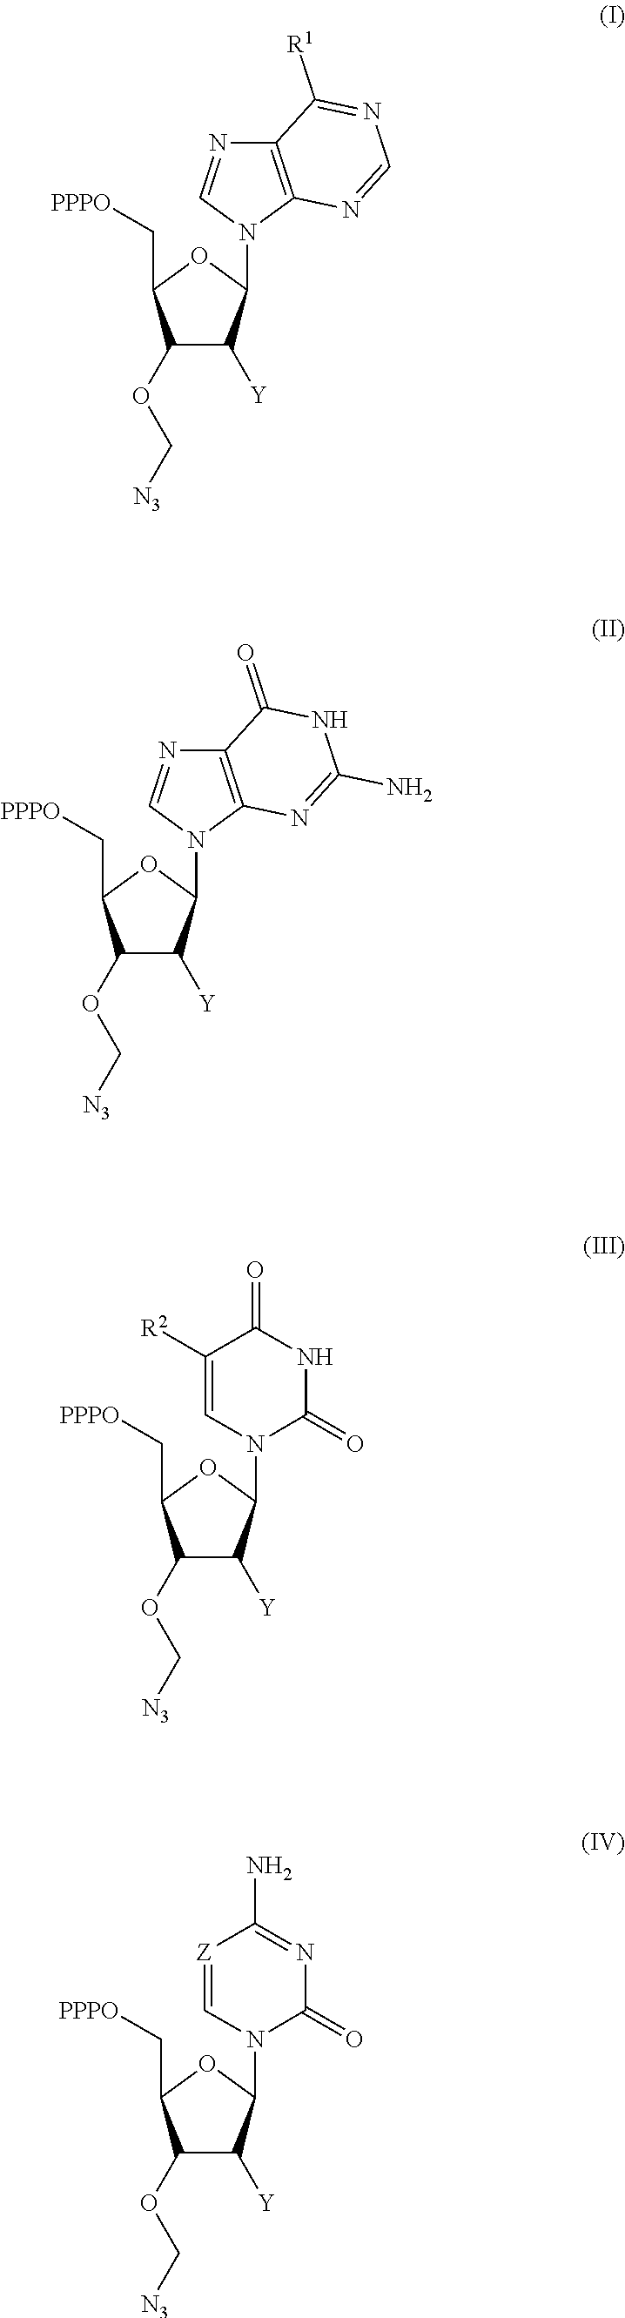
C1(OC[N3])C([Y])C(N2C3=C(N=C2)C([R1])=NC=N3)OC1C[PPPO].C1(OC[N3])C([Y])C(N2C3=C(N=C2)C(=O)NC(N)=N3)OC1C[PPPO].C1(OC[N3])C([Y])C(N2C(=O)NC(=O)C([R2])=C2)OC1C[PPPO].C1(OC[N3])C([Y])C(N2C(=O)N=C(N)[Z]=C2)OC1C[PPPO]
